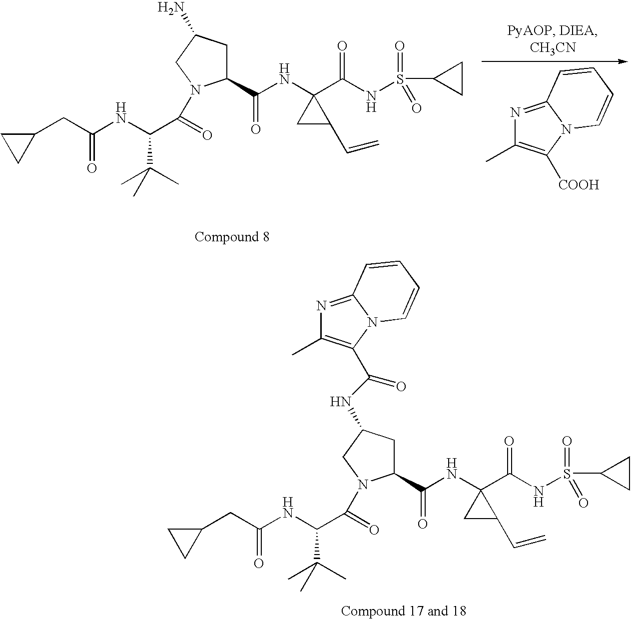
C1(CC(NC(C(C)(C)C)C(=O)N2C(C(NC3(C(NS(C4CC4)(=O)=O)=O)CC3C=C)=O)CC(N)C2)=O)CC1.N1=C2N(C([COOH])=C1C)C=CC=C2.C1(CC(NC(C(C)(C)C)C(=O)N2C(C(NC3(C(NS(C4CC4)(=O)=O)=O)CC3C=C)=O)CC(NC(=O)C3=C(C)N=C4N3C=CC=C4)C2)=O)CC1
